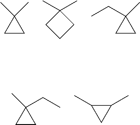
C1(C)(C)CC1.C1CCC1(C)C.C1(C)(CC)CC1.C1(C)(CC)CC1.C1C(C)C1C
